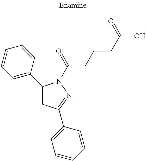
C1(C2=CC=CC=C2)CC(C2=CC=CC=C2)=NN1C(CCCC(O)=O)=O
